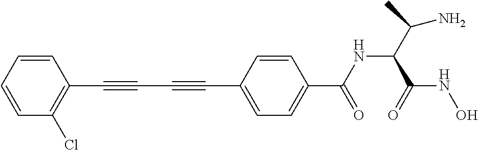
C1=CC=CC(Cl)=C1C#CC#CC1=CC=C(C(NC(C(N)C)C(=O)NO)=O)C=C1
